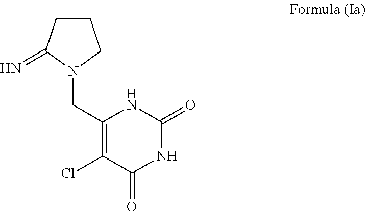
C1CC(=N)N(CC2=C(Cl)C(=O)NC(=O)N2)C1
